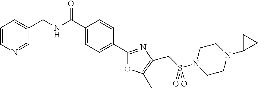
C1=CN=CC(CNC(C2=CC=C(C3=NC(CS(N4CCN(C5CC5)CC4)(=O)=O)=C(C)O3)C=C2)=O)=C1
